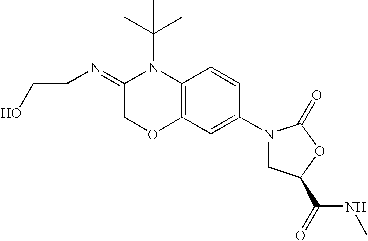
C12=C(C=CC(N3CC(C(NC)=O)OC3=O)=C1)N(C(C)(C)C)C(=NCCO)CO2
